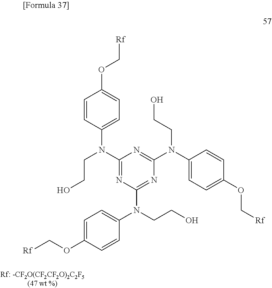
C1=CC(N(C2=NC(N(C3=CC=C(OC[Rf])C=C3)CCO)=NC(N(CCO)C3=CC=C(OC[Rf])C=C3)=N2)CCO)=CC=C1OC[Rf]
